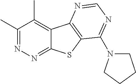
C1(C)=NN=C2C(=C1C)C1=C(S2)C(N2CCCC2)=NC=N1
